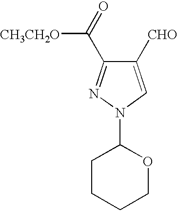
C1([CHO])=CN(C2CCCCO2)N=C1C(=O)[CH3CH2O]
